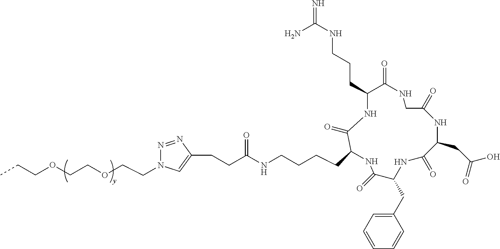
C(COCCOCCC)N1N=NC(CCC(NCCCCC2NC(=O)C(CC3=CC=CC=C3)NC(=O)C(CC(=O)O)NC(=O)CNC(=O)C(CCCNC(N)=N)NC2=O)=O)=C1
